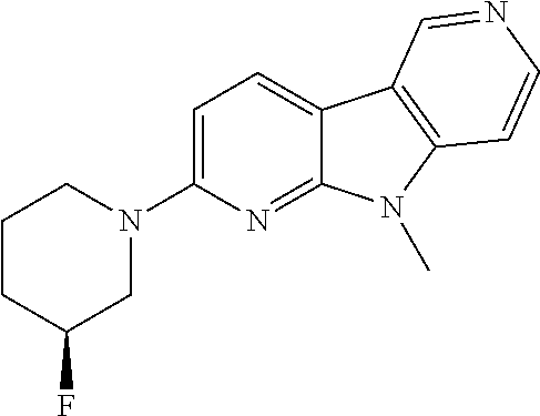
N1(C2=CC=C3C(=N2)N(C)C2=C3C=NC=C2)CC(F)CCC1
